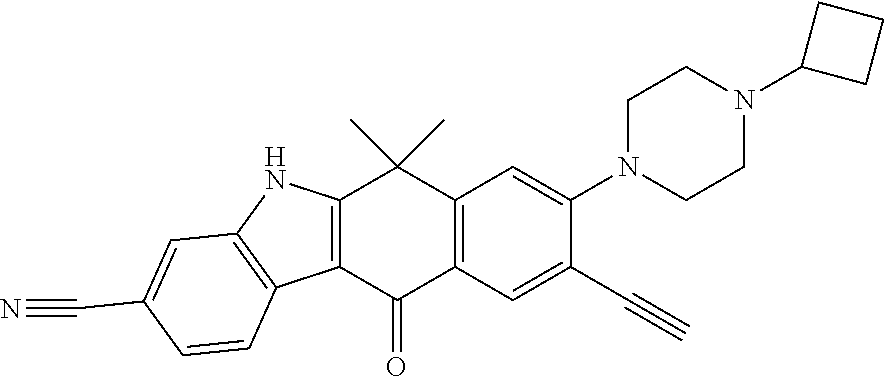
C1CN(C2=CC3=C(C=C2C#C)C(=O)C2=C(NC4=C2C=CC(C#N)=C4)C3(C)C)CCN1C1CCC1
